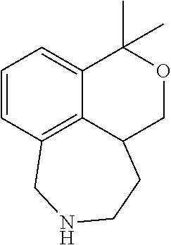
C1=CC2=C3C(=C1)C(C)(C)OCC3CCNC2
